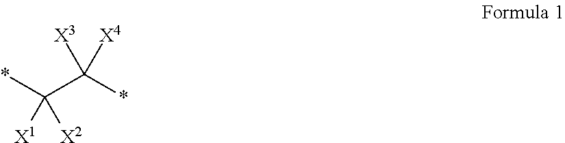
*C([X1])([X2])C([X3])([X4])*
